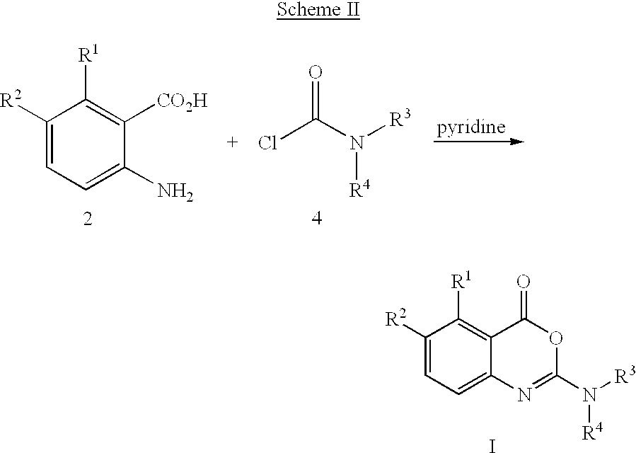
I.C1([R2])=CC=C2C(=C1[R1])C(=O)OC(N([R3])[R4])=N2.C1([R2])=CC=C(N)C([CO2H])=C1[R1].ClC(N([R3])[R4])=O
